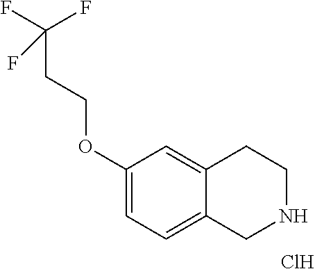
C1(OCCC(F)(F)F)=CC=C2C(=C1)CCNC2.Cl
